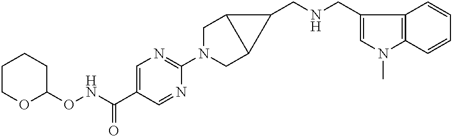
O(NC(C1=CN=C(N2CC3C(C2)C3CNCC2=CN(C)C3=C2C=CC=C3)N=C1)=O)C1CCCCO1
